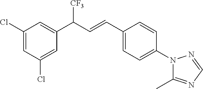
C1(Cl)=CC(Cl)=CC(C(C=CC2=CC=C(N3C(C)=NC=N3)C=C2)[CF3])=C1
